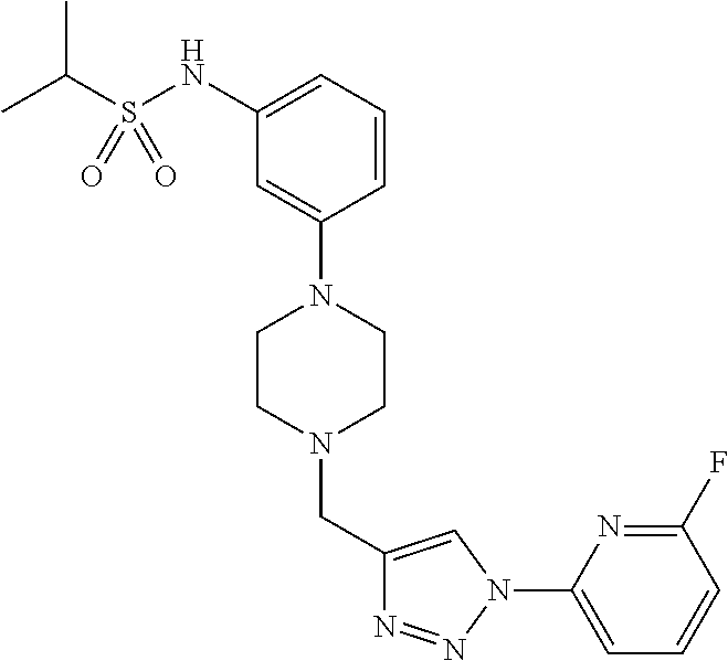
C1=CC=C(NS(C(C)C)(=O)=O)C=C1N1CCN(CC2=CN(C3=CC=CC(F)=N3)N=N2)CC1
